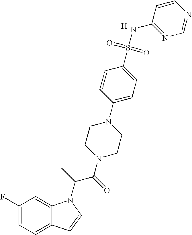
C1(F)=CC=C2C(=C1)N(C(C(N1CCN(C3=CC=C(S(=O)(=O)NC4=NC=NC=C4)C=C3)CC1)=O)C)C=C2.[H]
